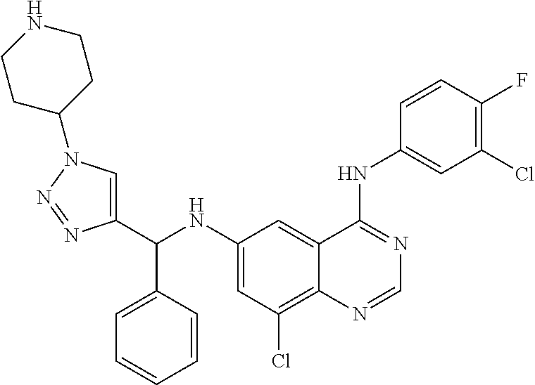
C1(NC(C2=CN(C3CCNCC3)N=N2)C2=CC=CC=C2)=CC(Cl)=C2C(=C1)C(NC1=CC(Cl)=C(F)C=C1)=NC=N2
